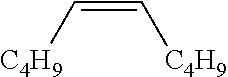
C([C4H9])=C[C4H9]
